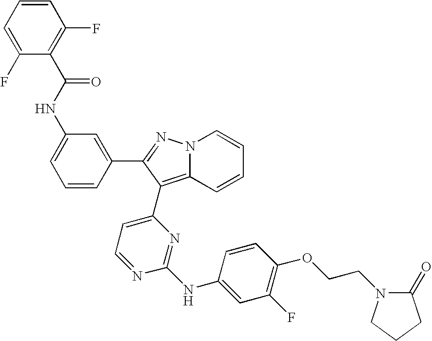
C1=C(NC(C2=C(F)C=CC=C2F)=O)C=C(C2=NN3C(=C2C2=CC=NC(NC4=CC(F)=C(OCCN5C(=O)CCC5)C=C4)=N2)C=CC=C3)C=C1
